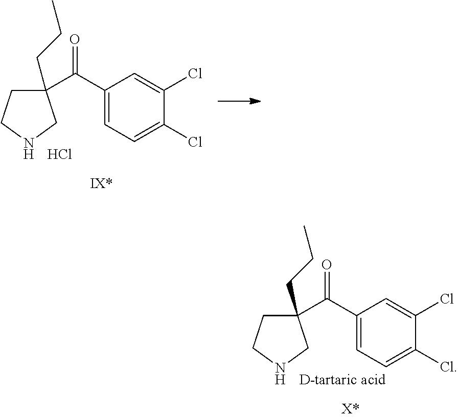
C1(CCC)(C(C2=CC=C(Cl)C(Cl)=C2)=O)CCNC1.[D-tartaric acid].C1(CCC)(C(C2=CC=C(Cl)C(Cl)=C2)=O)CCNC1.Cl
